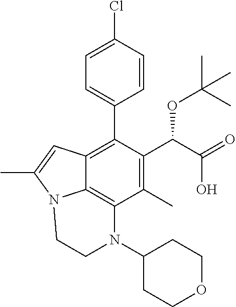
C1=C(Cl)C=CC(C2=C3C4=C(C(C)=C2C(C(O)=O)OC(C)(C)C)N(C2CCOCC2)CCN4C(C)=C3)=C1
